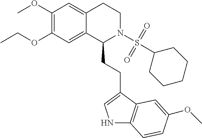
C1(OC)=C(OCC)C=C2C(=C1)CCN(S(C1CCCCC1)(=O)=O)C2CCC1=CNC2=C1C=C(OC)C=C2
